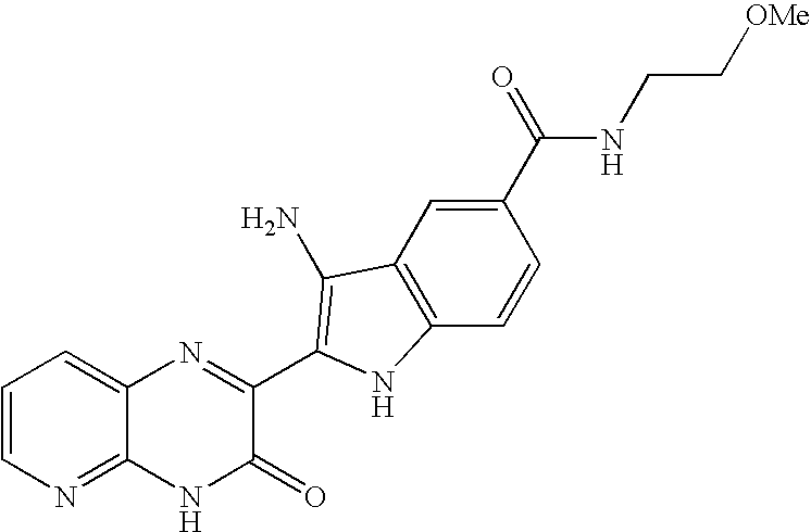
N1=C2C(=CC=C1)N=C(C1=C(N)C3=C(C=CC(C(NCC[OMe])=O)=C3)N1)C(=O)N2
